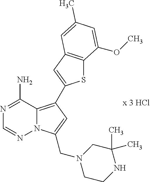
S1C2=C(C=C1C1=C3N(N=CN=C3N)C(CN3CC(C)(C)NCC3)=C1)C=C(C)C=C2OC
